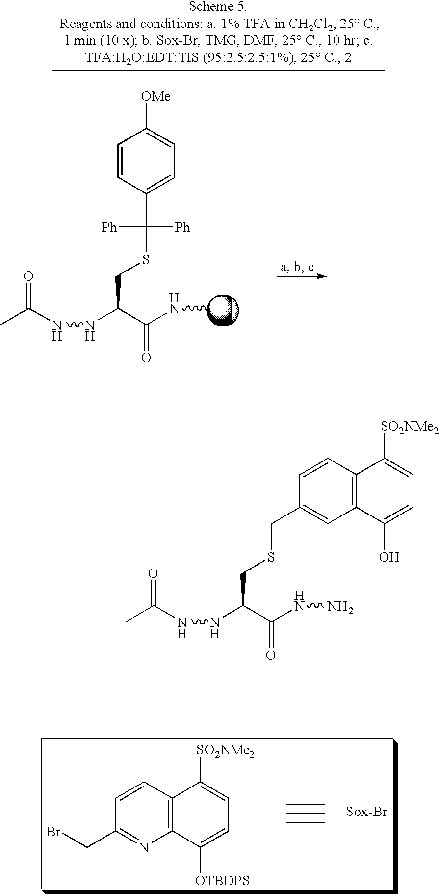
C1=CC2=C(N=C1CBr)C([OTBDPS])=CC=C2[SO2NMe2].C1=CC(C([Ph])(SCC(NNC(C)=O)C(NC)=O)[Ph])=CC=C1[OMe].C(SCC(NNC(C)=O)C(NN)=O)C1=CC2=C(C=C1)C([SO2NMe2])=CC=C2O
